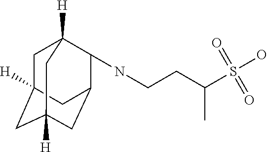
N(CCC(S(O)(=O)=O)C)C1C2CC3([H])CC([H])(CC1([H])C3)C2
